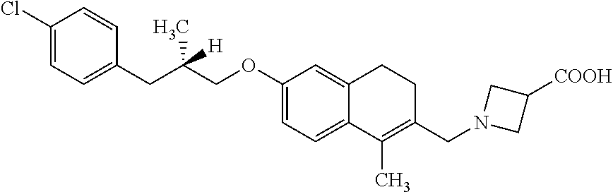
C1(Cl)=CC=C(CC(COC2=CC=C3C(=C2)CCC(CN2CC([COOH])C2)=C3C)(C)[H])C=C1
